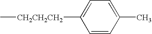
C1=CC(C)=CC=C1[CH2CH2CH2]C
